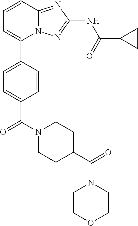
C1=CC2=NC(NC(=O)C3CC3)=NN2C(C2=CC=C(C(N3CCC(C(=O)N4CCOCC4)CC3)=O)C=C2)=C1
